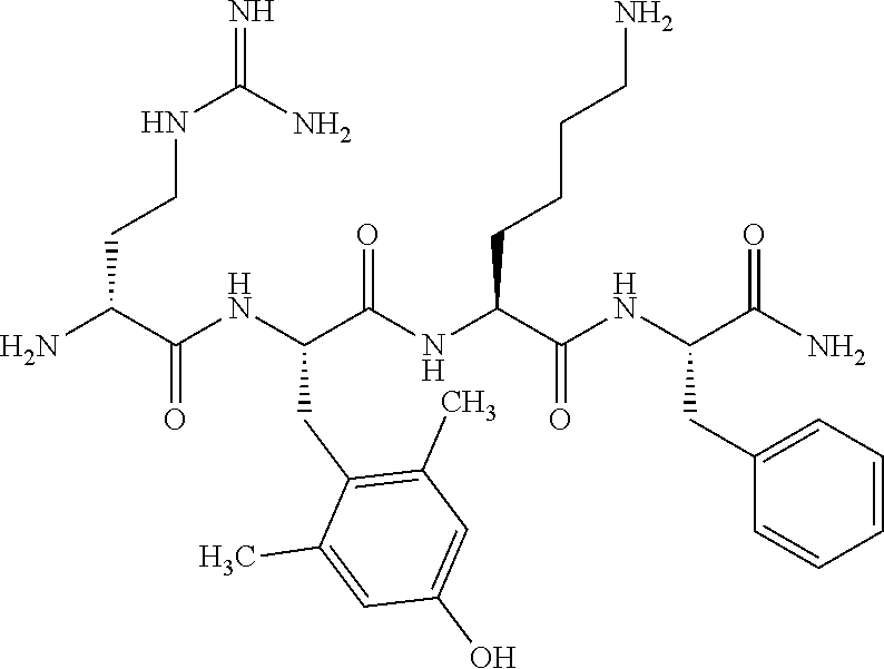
NC(C(NC(C(NC(C(NC(C(N)=O)CC1=CC=CC=C1)=O)CCCCN)=O)CC1=C(C)C=C(O)C=C1C)=O)CCNC(=N)N
